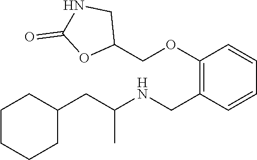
C1(CC(NCC2=C(OCC3CNC(=O)O3)C=CC=C2)C)CCCCC1
